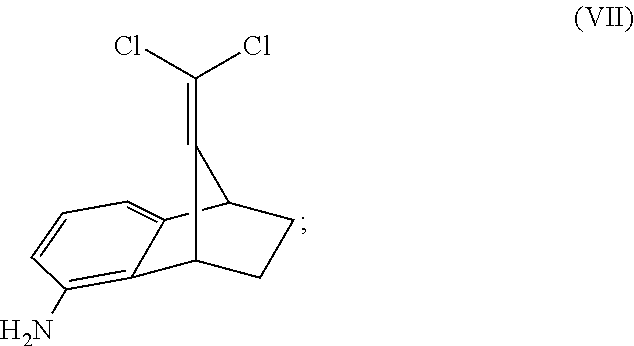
C12CCC(C3=CC=CC(N)=C13)C2=C(Cl)Cl
